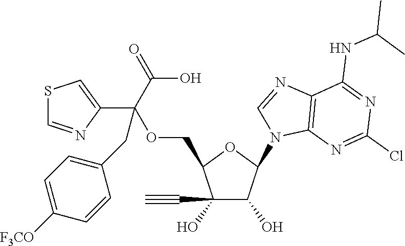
C1(O)(C#C)C(O)C(N2C3=C(N=C2)C(NC(C)C)=NC(Cl)=N3)OC1COC(C1=CSC=N1)(C(=O)O)CC1=CC=C([F3CO])C=C1
